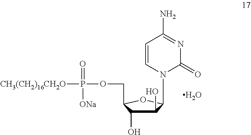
O.C1=CN(C2C(O)C(O)C(COP([CH3(CH2)16CH2O])(=O)[ONa])O2)C(=O)N=C1N
